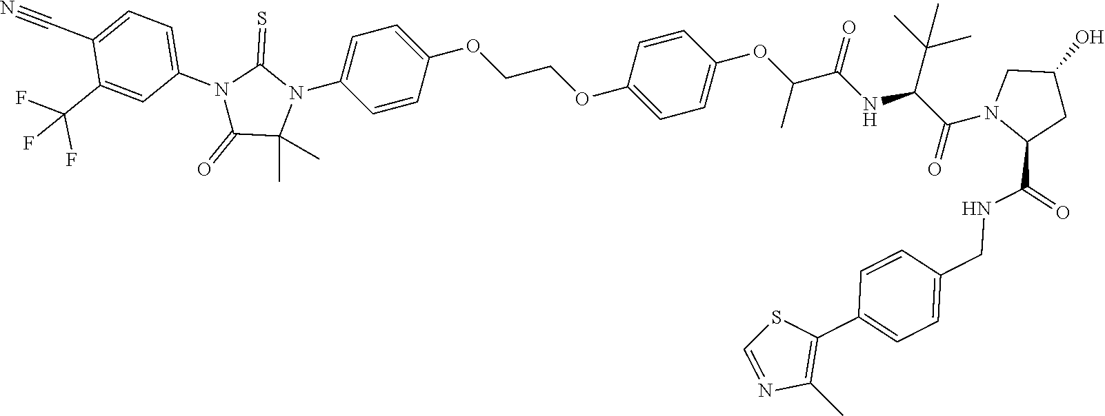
C1=C(OCCOC2=CC=C(N3C(=S)N(C4=CC=C(C#N)C(C(F)(F)F)=C4)C(=O)C3(C)C)C=C2)C=CC(OC(C(NC(C(N2C(C(=O)NCC3=CC=C(C4=C(C)N=CS4)C=C3)CC(O)C2)=O)C(C)(C)C)=O)C)=C1
